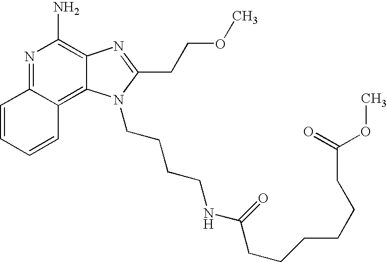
N1=C2C(=C3C(=C1N)N=C(CCOC)N3CCCCNC(=O)CCCCCCC(=O)OC)C=CC=C2
